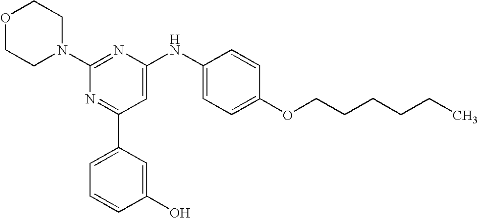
C1(N2CCOCC2)=NC(NC2=CC=C(OCCCCCC)C=C2)=CC(C2=CC=CC(O)=C2)=N1
